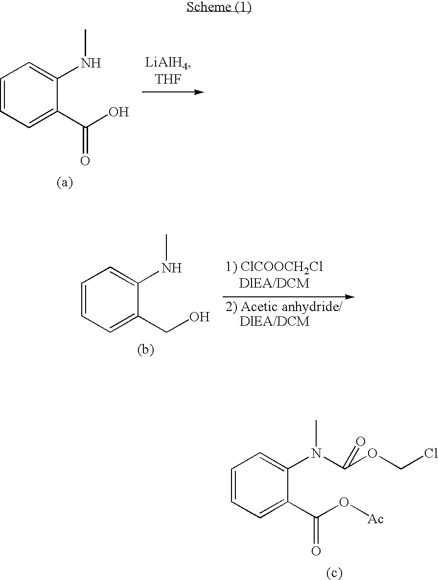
C1=CC=C(C(O)=O)C(NC)=C1.C1=CC=C(C(O[Ac])=O)C(N(C)C(OCCl)=O)=C1.C1=CC=C(CO)C(NC)=C1
